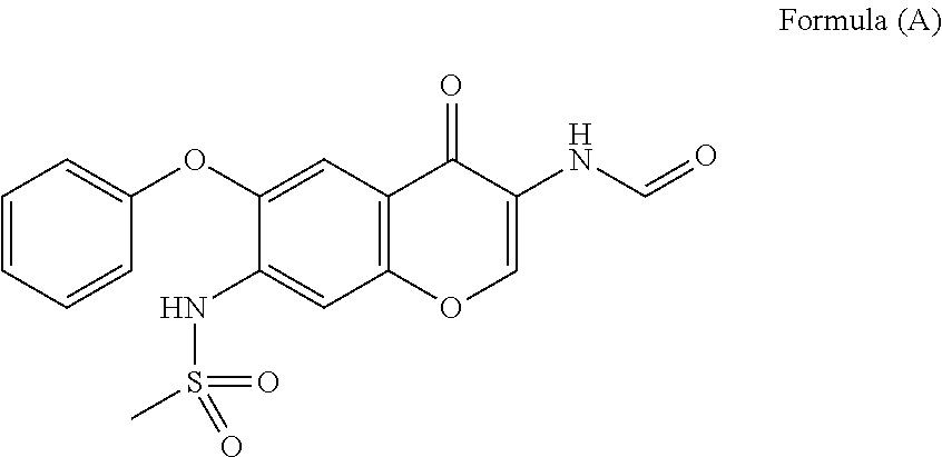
C1=CC=CC(OC2=CC3=C(C=C2NS(=O)(=O)C)OC=C(NC=O)C3=O)=C1
